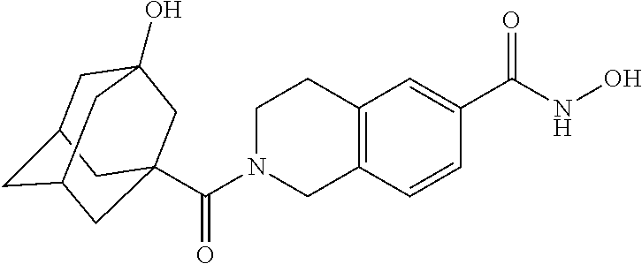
C(N1CC2=C(CC1)C=C(C(NO)=O)C=C2)(=O)C12CC3(O)CC(CC(C1)C3)C2
